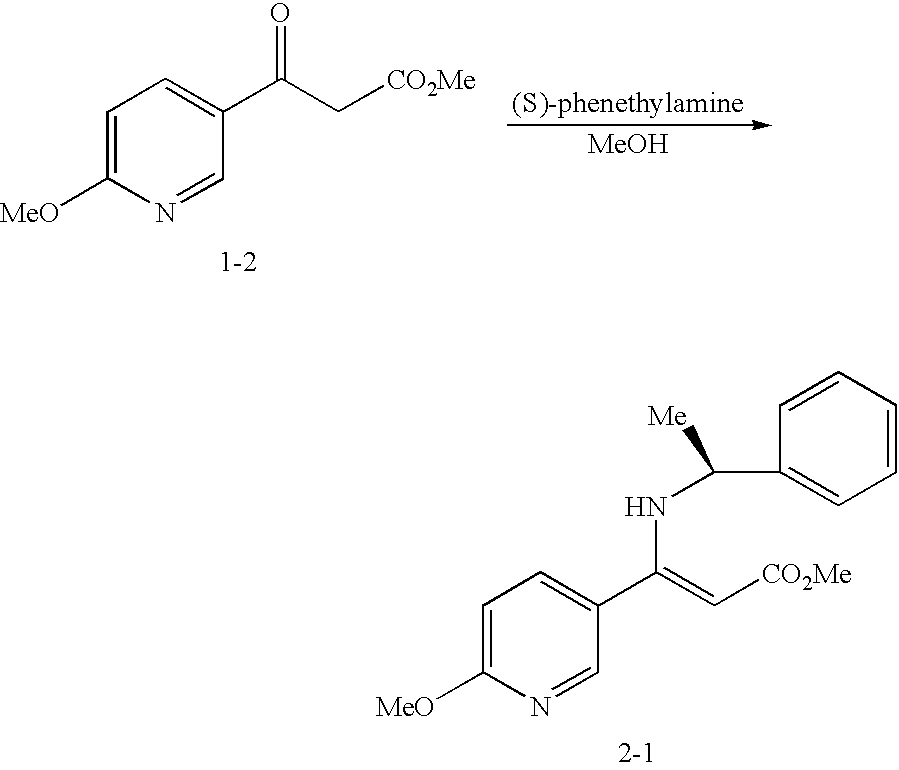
C1=C([MeO])N=CC(C(=O)C[CO2Me])=C1.C1=C([MeO])N=CC(C(NC([Me])C2=CC=CC=C2)=C[CO2Me])=C1
